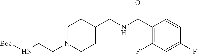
N(CCN1CCC(CNC(C2=C(F)C=C(F)C=C2)=O)CC1)[Boc]
